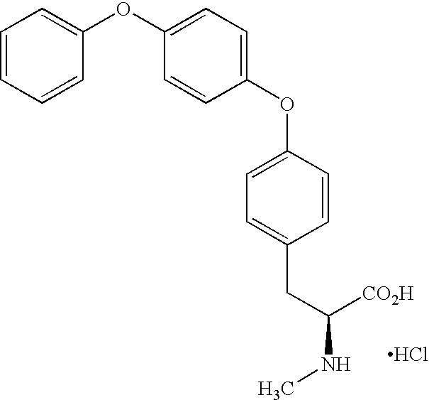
C1=CC=CC(OC2=CC=C(OC3=CC=C(CC(NC)[CO2H])C=C3)C=C2)=C1.Cl
